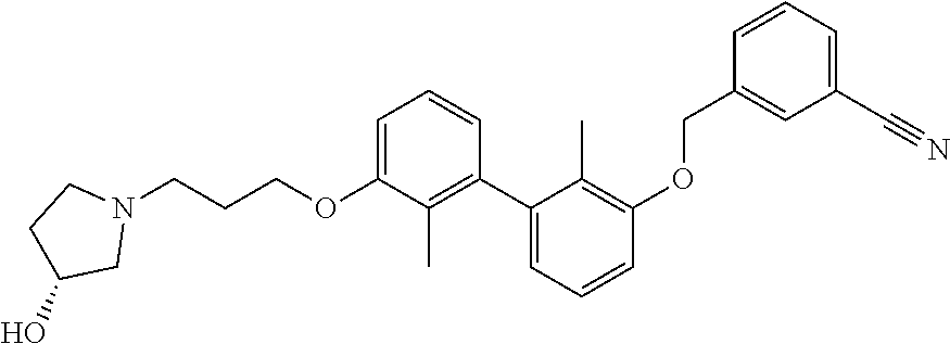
N1(CCCOC2=CC=CC(C3=CC=CC(OCC4=CC(C#N)=CC=C4)=C3C)=C2C)CCC(O)C1
